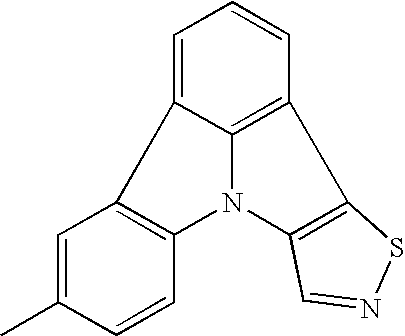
C1=C2C3=C(C=C1)C1=C(N3C3=C2C=C(C)C=C3)C=NS1
